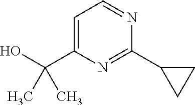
C1=C(C(O)(C)C)N=C(C2CC2)N=C1
